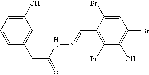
C1(O)=CC=CC(CC(=O)NN=CC2=C(Br)C(O)=C(Br)C=C2Br)=C1
